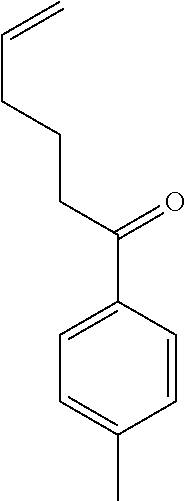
C1=C(C)C=CC(C(CCCC=C)=O)=C1
